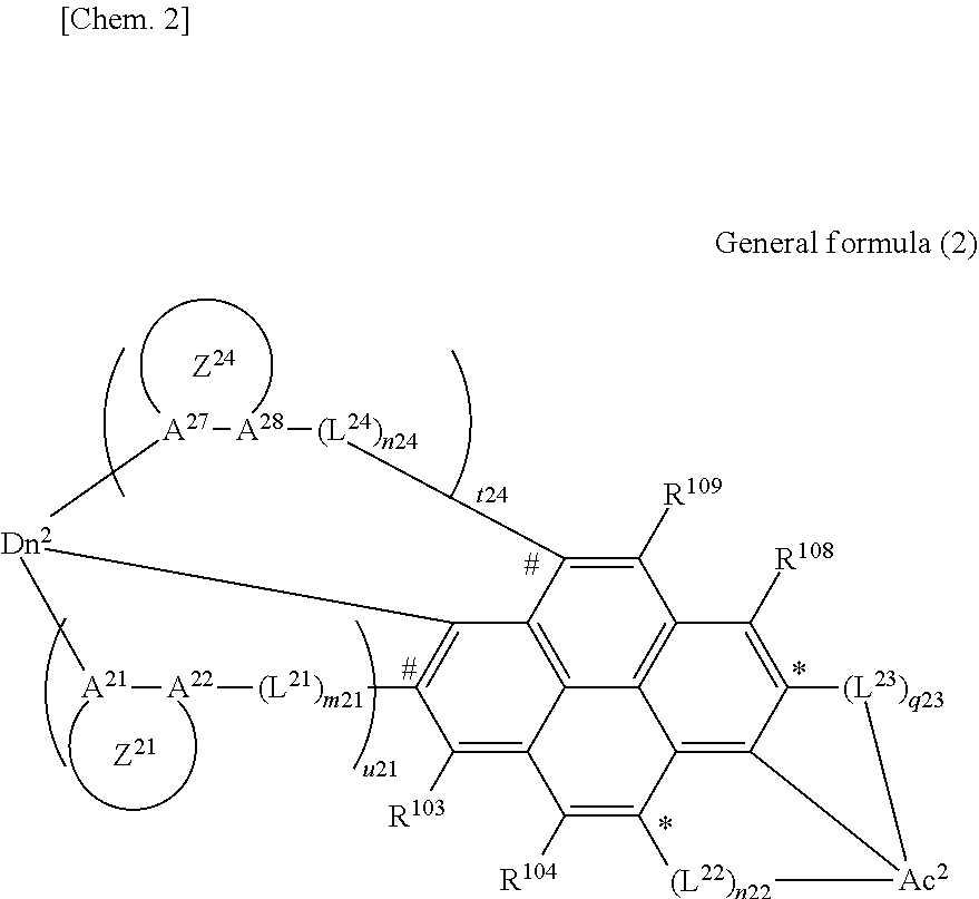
[(L21)m21]1[A22][A21][Dn2]2C3=C1C([R103])=C1C4=C3C(=C([R109])C3=C4C4=C5C(=C3[R108])[(L23)q23][Ac2]5[(L22)n22]C4=C1[R104])[(L24)n24][A28][A27]2
